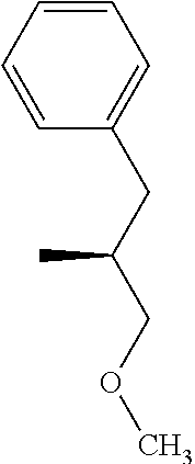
C1=CC=CC(CC(COC)C)=C1
